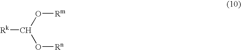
[Rk]C(O[Rm])O[Rn]
